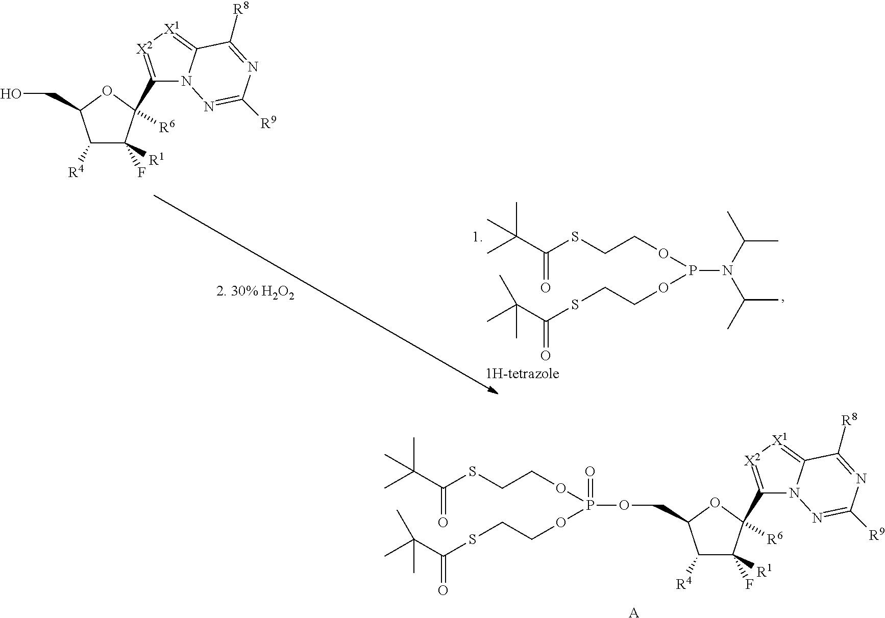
C(SCCOP(N(C(C)C)C(C)C)OCCSC(=O)C(C)(C)C)(=O)C(C)(C)C.C1([R4])C(F)([R1])C(C2=[X2][X1]=C3N2N=C([R9])N=C3[R8])([R6])OC1CO.C(SCCOP(OCCSC(=O)C(C)(C)C)(OCC1C([R4])C(F)([R1])C(C2=[X2][X1]=C3N2N=C([R9])N=C3[R8])([R6])O1)=O)(=O)C(C)(C)C.[A]
